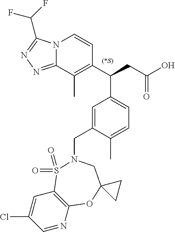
C1=NC2=C(C=C1Cl)S(=O)(=O)N(CC1=CC(C(C3=C(C)C4=NN=C(C(F)F)N4C=C3)CC(O)=O)=CC=C1C)CC1(O2)CC1
